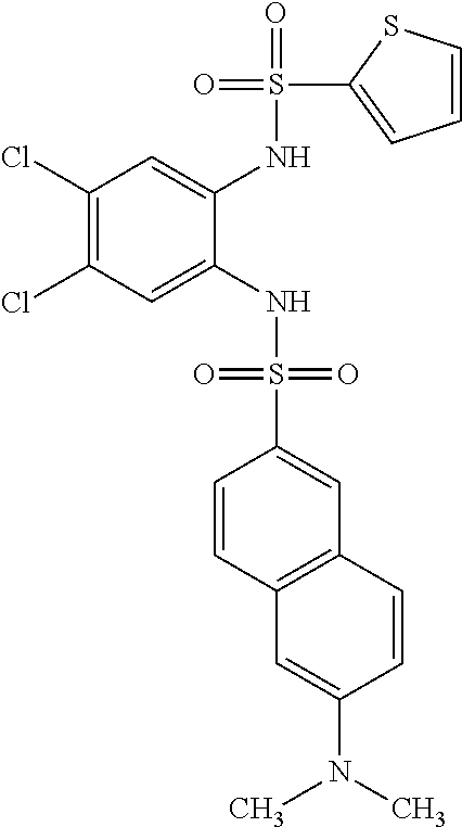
C1(Cl)=C(Cl)C=C(NS(=O)(=O)C2=CC3=C(C=C2)C=C(N(C)C)C=C3)C(NS(=O)(C2=CC=CS2)=O)=C1
